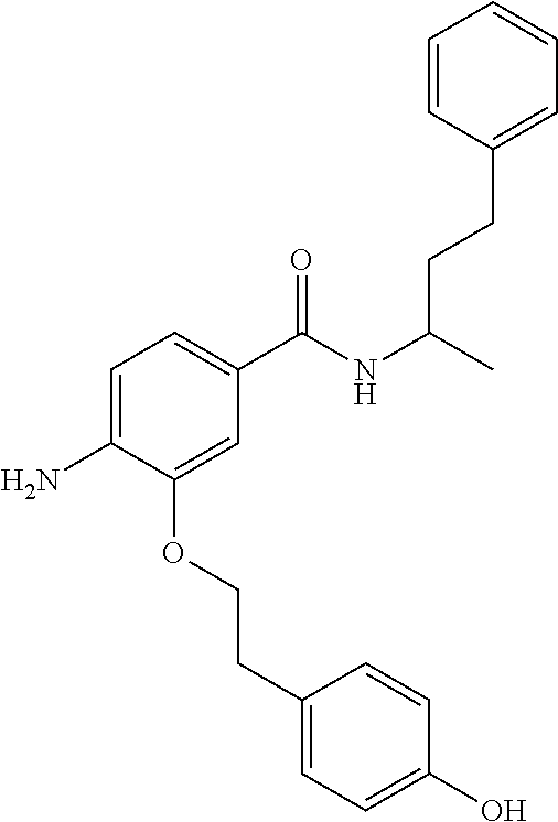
C1=CC(CCC(NC(C2=CC=C(N)C(OCCC3=CC=C(O)C=C3)=C2)=O)C)=CC=C1
